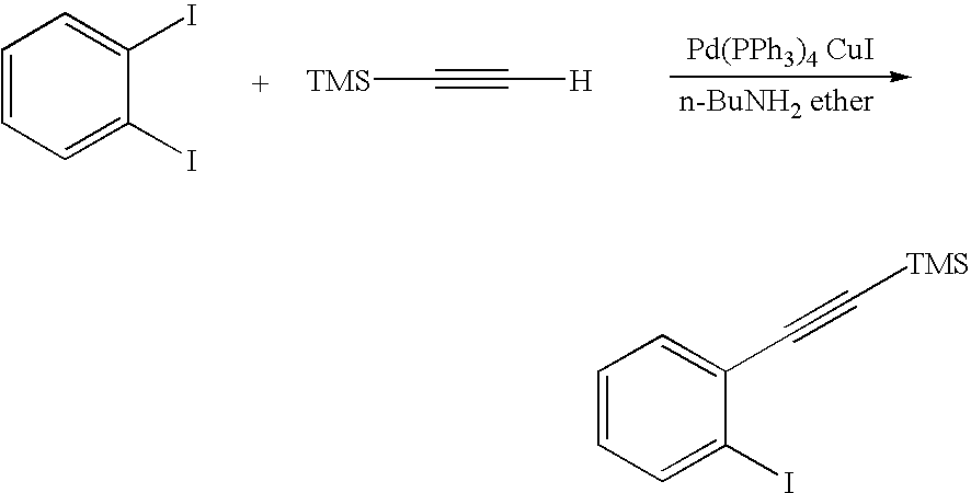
C1(I)=CC=CC=C1I.[TMS]C#C[H].[Pd(PPh3)4 CuI].C1(I)=CC=CC=C1C#C[TMS]
